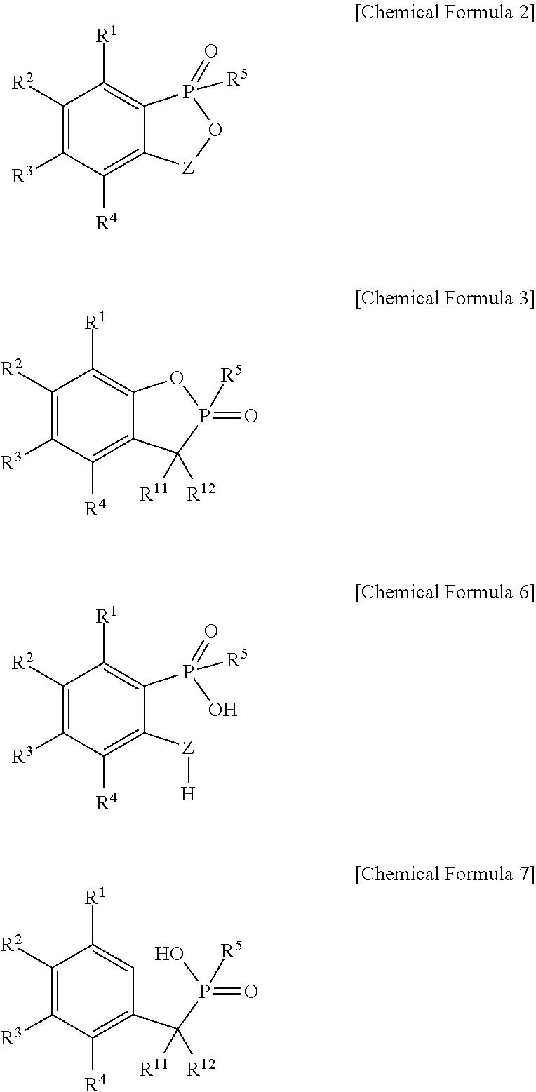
C1([R2])=C([R3])C([R4])=C2C(=C1[R1])P([R5])(=O)O[Z]2.C1([R2])=C([R3])C([R4])=C2C(=C1[R1])OP(=O)([R5])C2([R11])[R12].C1([R2])=C([R3])C([R4])=C([Z][H])C(P(O)([R5])=O)=C1[R1].C1([R2])=C([R3])C([R4])=C(C(P(O)(=O)[R5])([R11])[R12])C=C1[R1]
